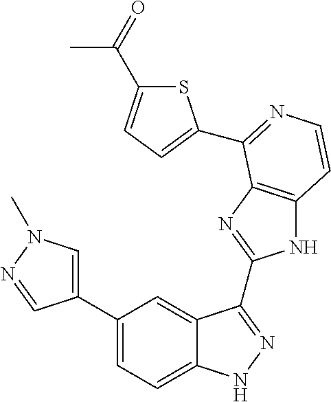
C1(C2=CN(C)N=C2)=CC=C2C(=C1)C(C1=NC3=C(N1)C=CN=C3C1=CC=C(C(=O)C)S1)=NN2
